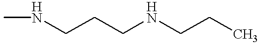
CNCCCNCCC
